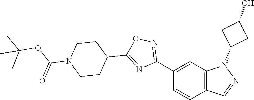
C12=C(C=C(C3=NOC(C4CCN(C(OC(C)(C)C)=O)CC4)=N3)C=C1)N(C1CC(O)C1)N=C2
